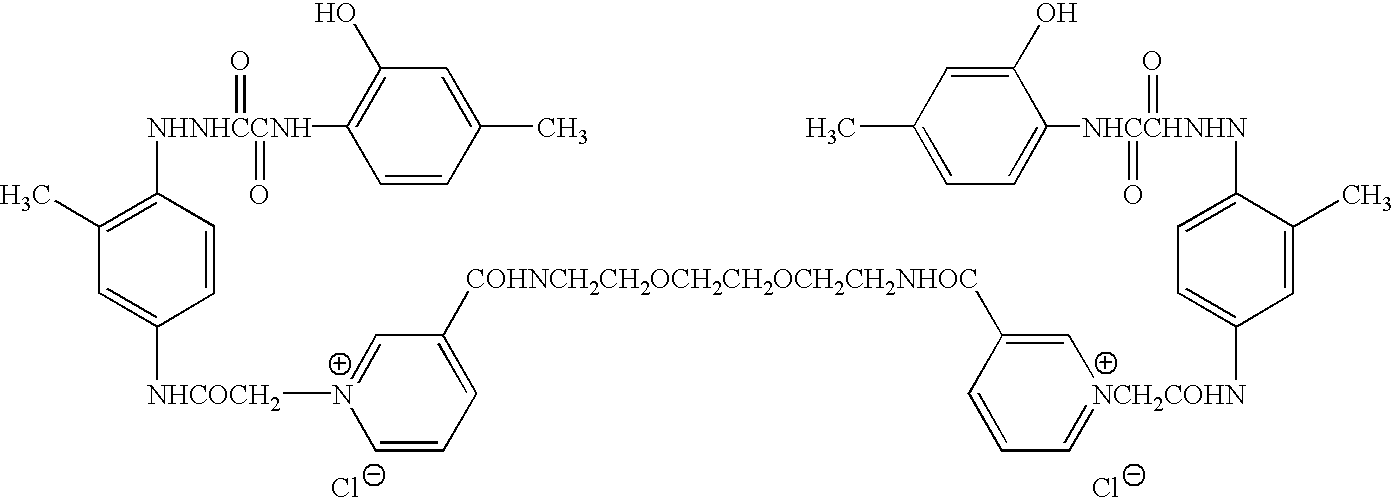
[Cl-].[Cl-].[NHNHCCNH](C1=C(C)C=C([NHCOCH2][N+]2=CC([COHNCH2CH2OCH2CH2OCH2CH2NHOC]C3=C[NCH2COHN](C4=CC=C([NHCCHNHN](=O)(=O)C5=CC=C(C)C=C5O)C(C)=C4)=CC=C3)=CC=C2)C=C1)(=O)(=O)C1=C(O)C=C(C)C=C1
